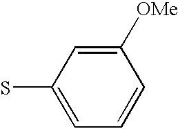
C1([OMe])=CC(S)=CC=C1
